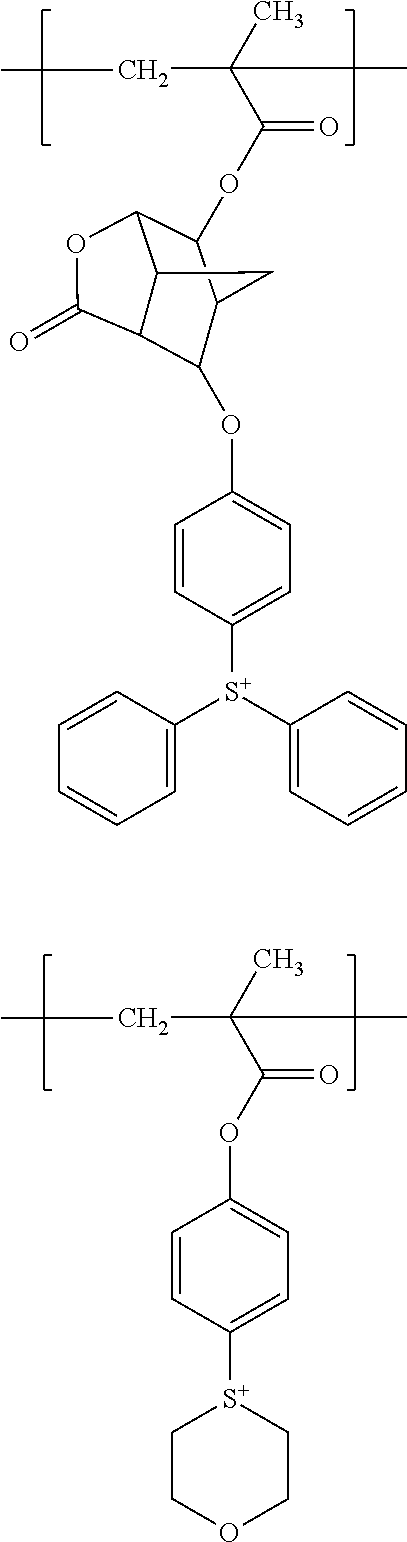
[S+]1(C2=CC=C(OC(C(C)(CC)C)=O)C=C2)CCOCC1.C(C(=O)OC1C2OC(=O)C3C(OC4=CC=C([S+](C5=CC=CC=C5)C5=CC=CC=C5)C=C4)C1CC23)(C)(CC)C
